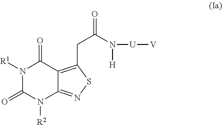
N1([R1])C(=O)N([R2])C2=NSC(CC(N([U][V])[H])=O)=C2C1=O
